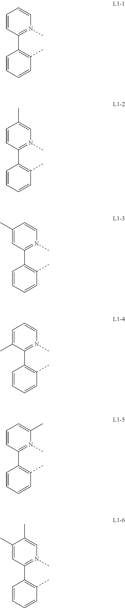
C1=CC(C2=C(C)C=CC=C2)=N(C)C=C1.C1=CC(C2=C(C)C=CC=C2)=N(C)C=C1C.C1(C)=CC(C2=C(C)C=CC=C2)=N(C)C=C1.C1=C(C)C(C2=C(C)C=CC=C2)=N(C)C=C1.C1=CC(C2=C(C)C=CC=C2)=N(C)C(C)=C1.C1(C)=CC(C2=C(C)C=CC=C2)=N(C)C=C1C
